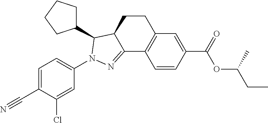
C1CC2C(=NN(C3=CC=C(C#N)C(Cl)=C3)C2C2CCCC2)C2=C1C=C(C(=O)OC(CC)C)C=C2
